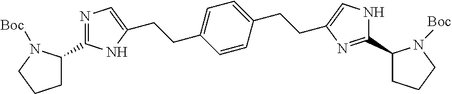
C(CC1=CC=C(CCC2=CNC(C3CCCN3[Boc])=N2)C=C1)C1=CN=C(C2CCCN2[Boc])N1
